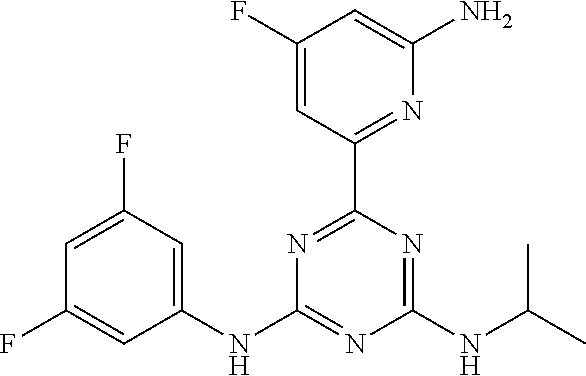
C1(F)=CC(C2=NC(NC3=CC(F)=CC(F)=C3)=NC(NC(C)C)=N2)=NC(N)=C1
